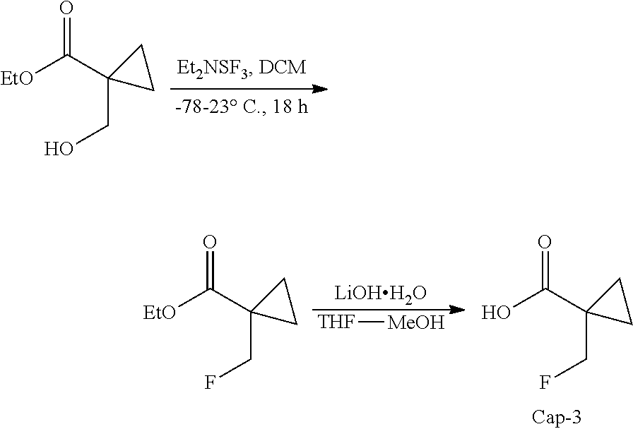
[EtO]C(C1(CO)CC1)=O.[LiOHH2O].[THF][MeOH].OC(C1(CF)CC1)=O.[EtO]C(C1(CF)CC1)=O
